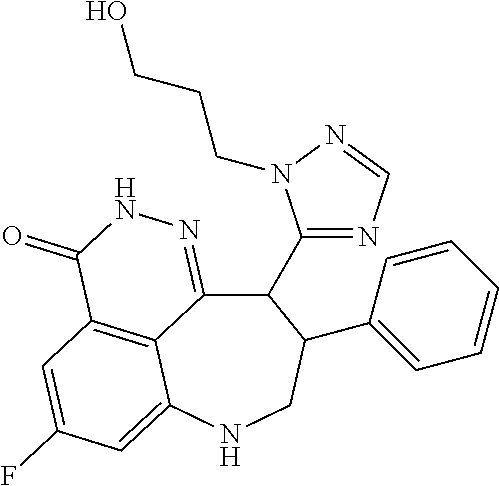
C12=C3C=C(F)C=C1NCC(C1=CC=CC=C1)C(C1=NC=NN1CCCO)C2=NNC3=O
